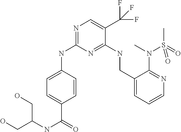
N1=C(NC2=CC=C(C(=O)NC(CO)CO)C=C2)N=C(NCC2=CC=CN=C2N(C)S(C)(=O)=O)C(C(F)(F)F)=C1
